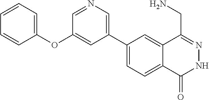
C1(C2=CN=CC(OC3=CC=CC=C3)=C2)=CC=C2C(=C1)C(CN)=NNC2=O
